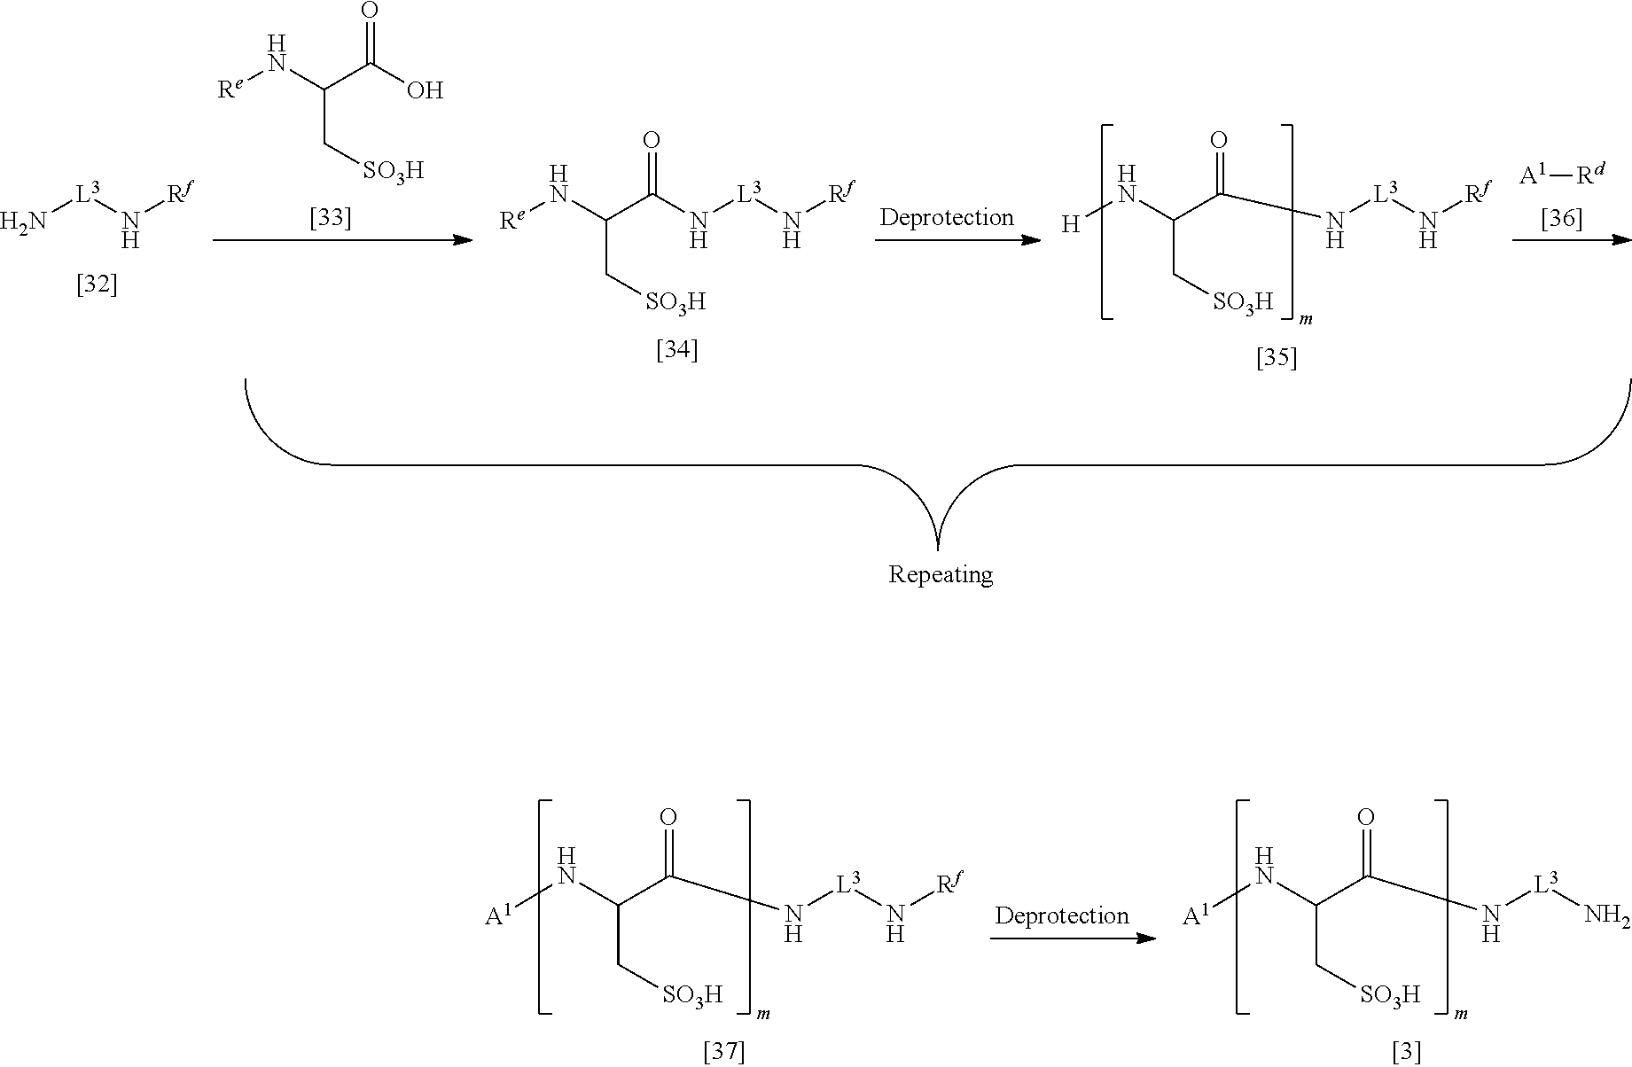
[A1]NC(C(N[L3]N[Rf])=O)C[SO3H].[A1]NC(C(N[L3]N)=O)C[SO3H].O=C(O)C(N[Re])C[SO3H].N([L3]N[Rf])C(C(N[H])C[SO3H])=O.[A1][Rd].N[L3]N[Rf].N([L3]N[Rf])C(C(N[Re])C[SO3H])=O
